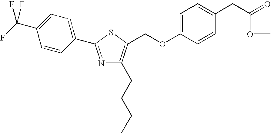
N1=C(C2=CC=C(C(F)(F)F)C=C2)SC(COC2=CC=C(CC(=O)OC)C=C2)=C1CCCC
